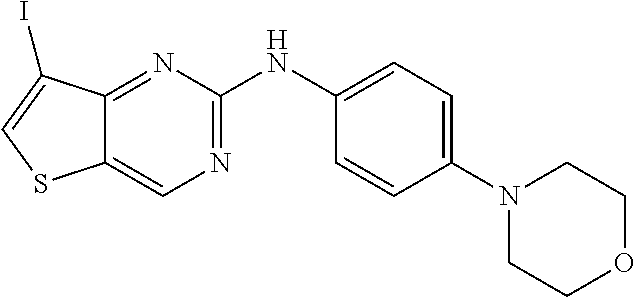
C1(N2CCOCC2)=CC=C(NC2=NC=C3C(=N2)C(I)=CS3)C=C1
